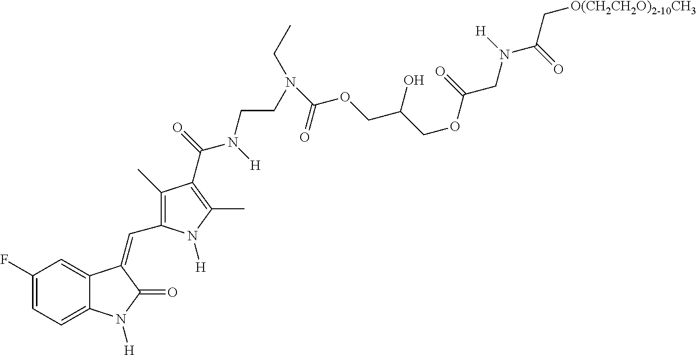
C1(F)=CC=C2C(=C1)C(=CC1=C(C)C(C(=O)N([H])CCN(CC)C(OCC(COC(=O)CN(C(=O)C[O(CH2CH2O)2-10CH3])[H])O)=O)=C(C)N1[H])C(=O)N2[H]
